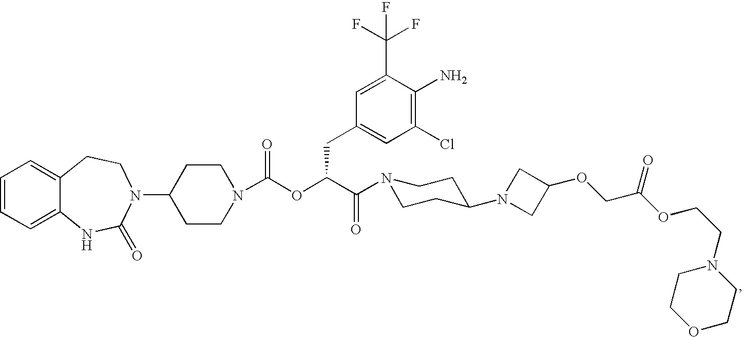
C1=CC=C2C(=C1)CCN(C1CCN(C(OC(C(=O)N3CCC(N4CC(OCC(OCCN5CCOCC5)=O)C4)CC3)CC3=CC(Cl)=C(N)C(C(F)(F)F)=C3)=O)CC1)C(=O)N2
